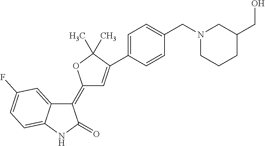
C1(=C2C=C(C3=CC=C(CN4CCCC(CO)C4)C=C3)C(C)(C)O2)C2=CC(F)=CC=C2NC1=O
